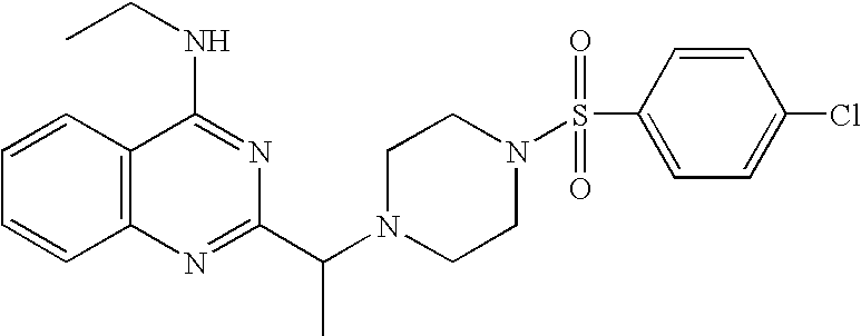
C1=CC2=C(C=C1)N=C(C(N1CCN(S(C3=CC=C(Cl)C=C3)(=O)=O)CC1)C)N=C2NCC
